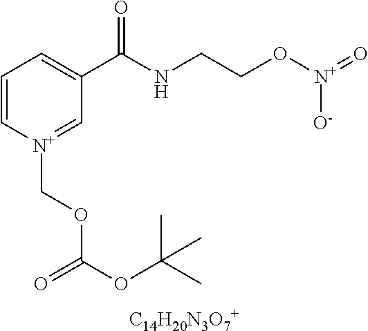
C1=C[N+](COC(OC(C)(C)C)=O)=CC(C(NCCO[N+](=O)[O-])=O)=C1.[C14H20N3O7+]
